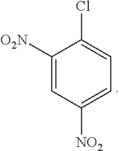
C1([O2N])=CC([NO2])=CC=C1Cl
